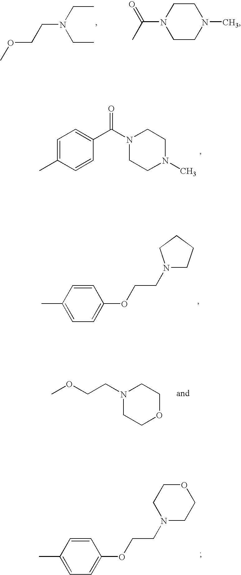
C1=C(C)C=CC(C(N2CCN(C)CC2)=O)=C1.C1(C)=CC=C(OCCN2CCCC2)C=C1.N1(CCOC)CCOCC1.C1(C)=CC=C(OCCN2CCOCC2)C=C1.O(CCN(CC)CC)C.N1(C(C)=O)CCN(C)CC1
